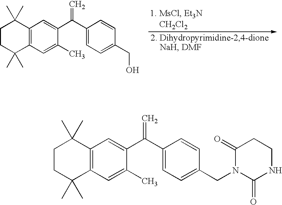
C12=C(C=C(C)C(C(C3=CC=C(CO)C=C3)=C)=C1)C(C)(C)CCC2(C)C.C12=C(C=C(C)C(C(C3=CC=C(CN4C(=O)CCNC4=O)C=C3)=C)=C1)C(C)(C)CCC2(C)C
